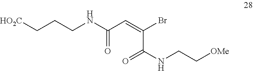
[HO2C]CCCNC(C=C(Br)C(NCC[OMe])=O)=O
